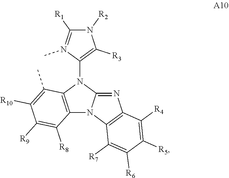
C12=C(N(C3=C([R3])N([R2])C([R1])=N3C)C3=NC4=C(N13)C([R7])=C([R6])C([R5])=C4[R4])C(C)=C([R10])C([R9])=C2[R8]
